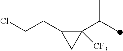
C1([CF3])(C(C)C)C(CCCl)C1
